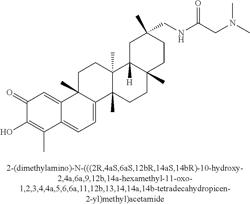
C1(=O)C(O)=C(C)C2=CC=C3C(C)(C2=C1)CCC1(C)C3(C)CCC2(C)C1([H])CC(CNC(CN(C)C)=O)(C)CC2
